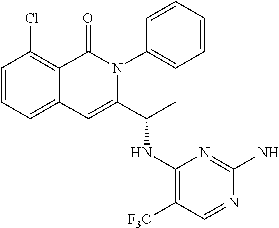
C1=CC=C2C(=C1Cl)C(=O)N(C1=CC=CC=C1)C(C(NC1=C([F3C])C=NC(N)=N1)C)=C2
